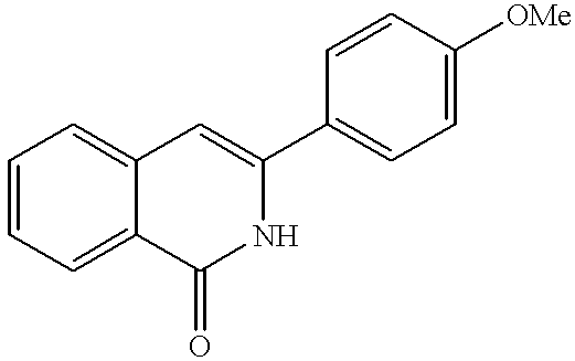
C1=CC=C2C(=C1)C=C(C1=CC=C([OMe])C=C1)NC2=O
